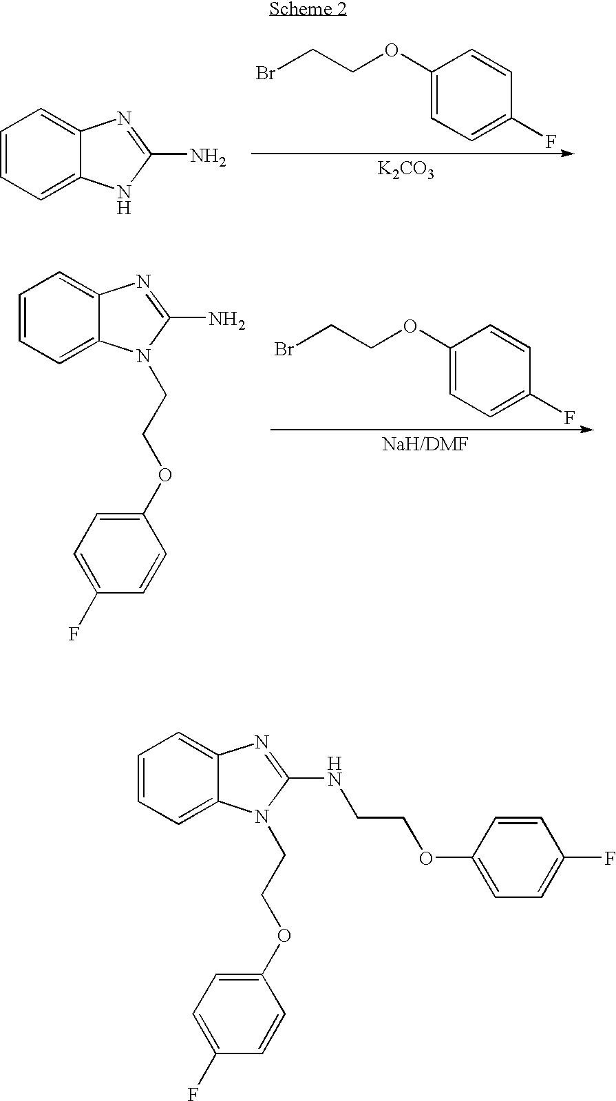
C1(OCCBr)=CC=C(F)C=C1.[K2CO3].C1=CC=C2C(=C1)N=C(N)N2.C1(OCCBr)=CC=C(F)C=C1.C1=CC=C2C(=C1)N=C(N)N2CCOC1=CC=C(F)C=C1.C1=CC=C2C(=C1)N=C(NCCOC1=CC=C(F)C=C1)N2CCOC1=CC=C(F)C=C1
